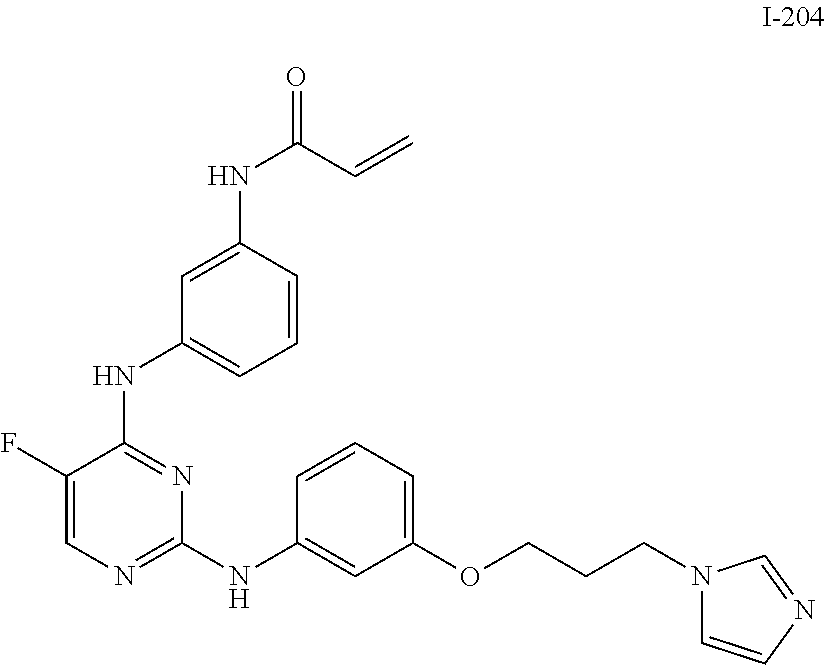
C1(NC(C=C)=O)=CC(NC2=NC(NC3=CC(OCCCN4C=CN=C4)=CC=C3)=NC=C2F)=CC=C1
